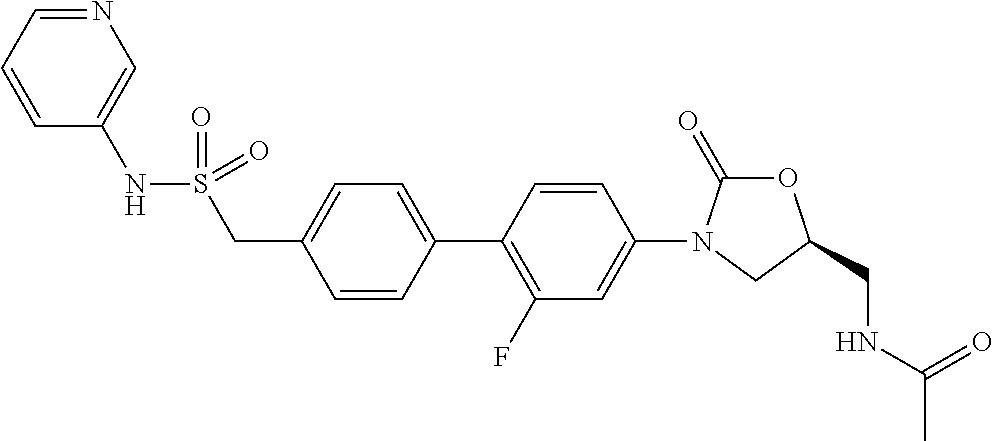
C1=CC(C2=C(F)C=C(N3C(=O)OC(CNC(C)=O)C3)C=C2)=CC=C1CS(NC1=CN=CC=C1)(=O)=O
